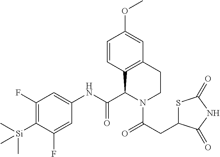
C1=CC2=C(C=C1OC)CCN(C(CC1SC(=O)NC1=O)=O)C2C(NC1=CC(F)=C([Si](C)(C)C)C(F)=C1)=O
